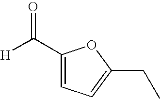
C1(C([H])=O)=CC=C(CC)O1
